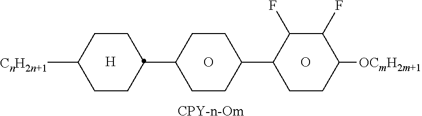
[CPY-n-Om].O.[H].O.[CnH2n+1]C1CCC(C2CCC(C3C(F)C(F)C([OCmH2m+1])CC3)CC2)CC1
